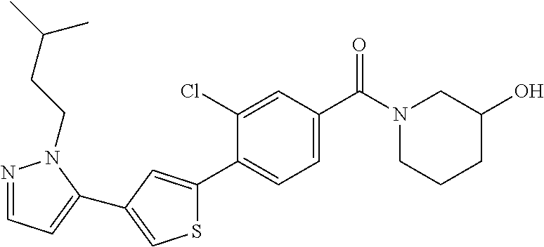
C1(O)CN(C(C2=CC=C(C3=CC(C4=CC=NN4CCC(C)C)=CS3)C(Cl)=C2)=O)CCC1
